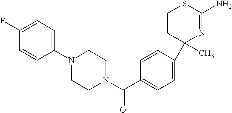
C1=CC(C2(C)N=C(N)SCC2)=CC=C1C(N1CCN(C2=CC=C(F)C=C2)CC1)=O
